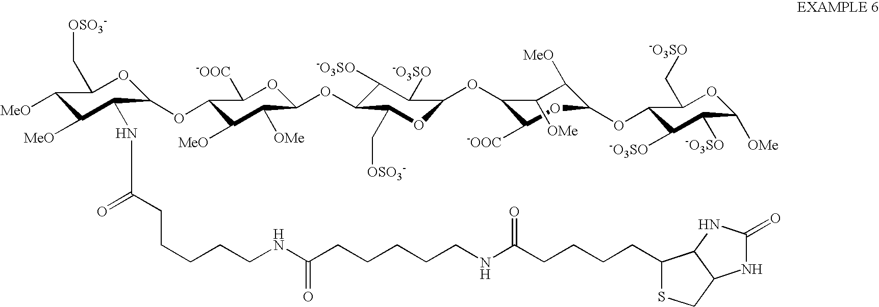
O(C1C([MeO])C([OMe])C(OC2C([-O3SO])C([-O3SO])C(OC3C([-OOC])OC(OC4C([-O3SO])C([-O3SO])C([OMe])OC4C[-O3SO])C([MeO])C3[OMe])OC2C[OSO3-])OC1[-OOC])C1C(NC(CCCCCNC(CCCCCNC(CCCCC2SCC3C2NC(=O)N3)=O)=O)=O)C([MeO])C([MeO])C(C[OSO3-])O1
